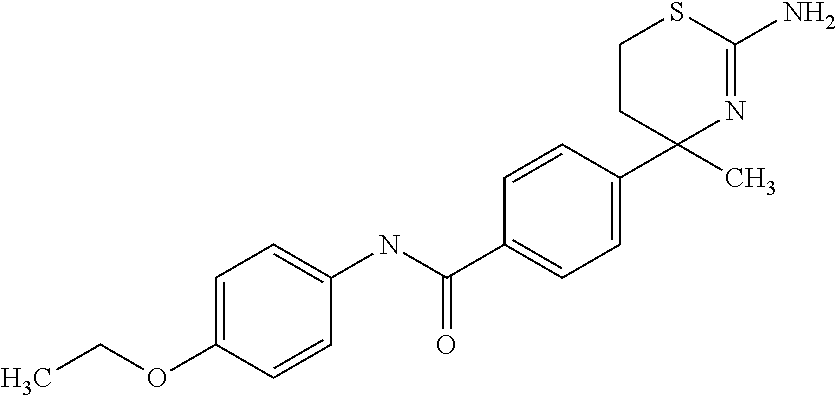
C1CSC(N)=NC1(C)C1=CC=C(C(NC2=CC=C(OCC)C=C2)=O)C=C1
